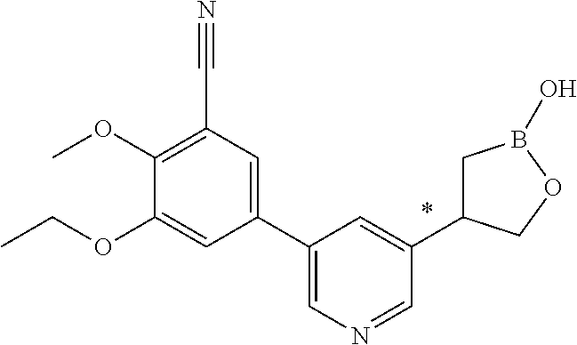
C1(C2=CN=CC(C3CB(O)OC3)=C2)=CC(C#N)=C(OC)C(OCC)=C1
